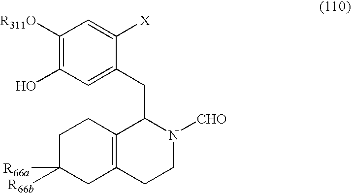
C1([R311O])=C(O)C=C(CC2C3=C(CCN2[CHO])CC([R66b])([R66a])CC3)C([X])=C1
